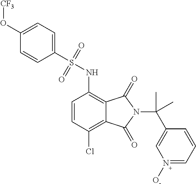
C1(O[CF3])=CC=C(S(=O)(=O)NC2=C3C(=C(Cl)C=C2)C(=O)N(C(C2=CN([O-])=CC=C2)(C)C)C3=O)C=C1
